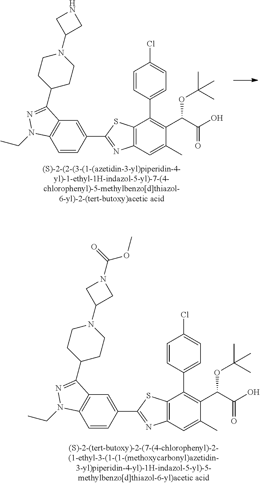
C1=CC(C2=NC3=C(S2)C(C2=CC=C(Cl)C=C2)=C(C(C(O)=O)OC(C)(C)C)C(C)=C3)=CC2=C1N(CC)N=C2C1CCN(C2CNC2)CC1.C1=CC(C2=NC3=C(S2)C(C2=CC=C(Cl)C=C2)=C(C(C(O)=O)OC(C)(C)C)C(C)=C3)=CC2=C1N(CC)N=C2C1CCN(C2CN(C(=O)OC)C2)CC1
